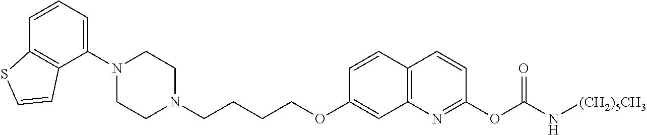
C1=CC2=C(C(N3CCN(CCCCOC4=CC5=C(C=C4)C=CC(OC(N[(CH2)5CH3])=O)=N5)CC3)=C1)C=CS2
